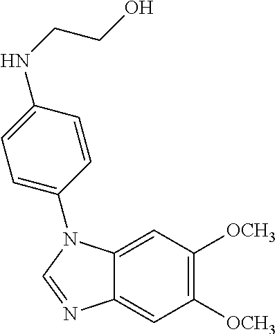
C1([OCH3])=C([OCH3])C=C2C(=C1)N=CN2C1=CC=C(NCCO)C=C1
